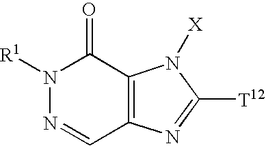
N1([R1])N=CC2=C(C1=O)N([X])C([T12])=N2
